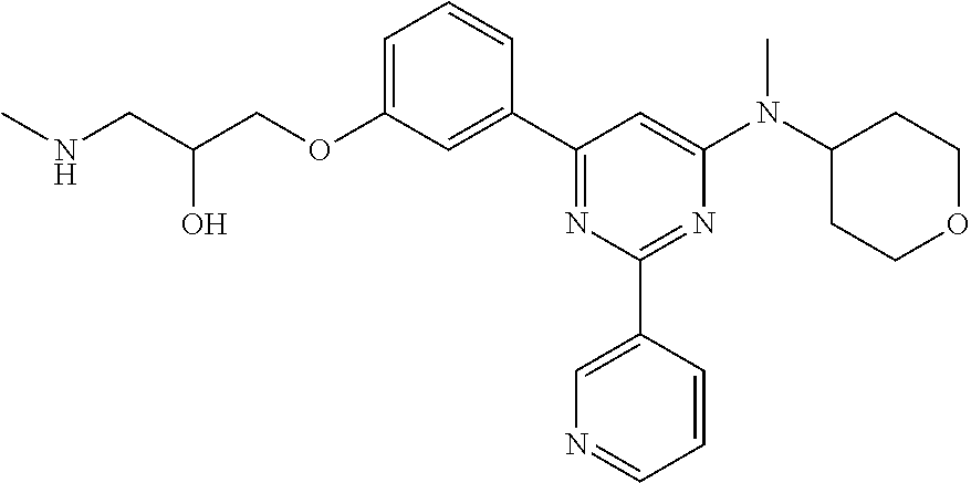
C1=C(OCC(CNC)O)C=C(C2=NC(C3=CN=CC=C3)=NC(N(C3CCOCC3)C)=C2)C=C1
